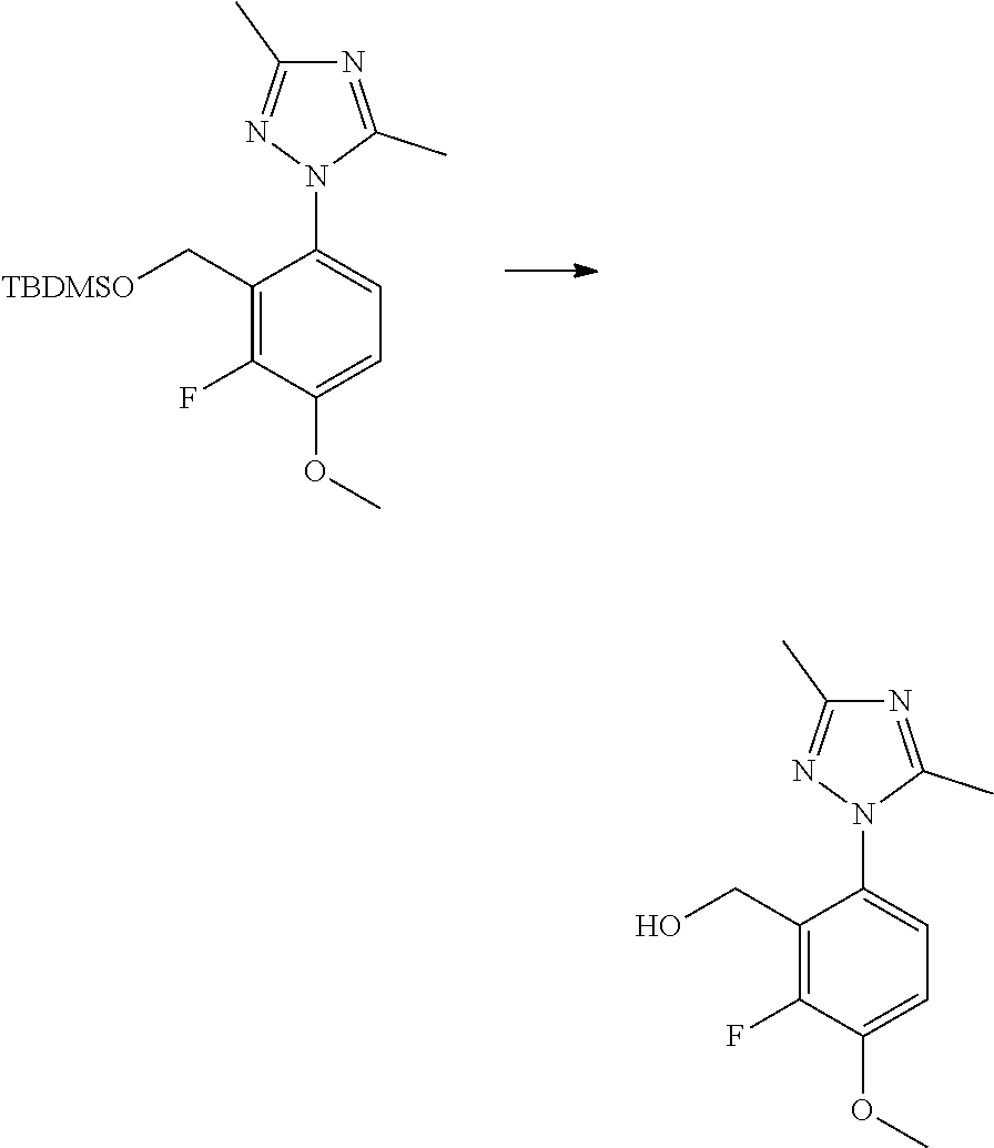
C1(CO)=C(F)C(OC)=CC=C1N1C(C)=NC(C)=N1.C1(C[TBDMSO])=C(F)C(OC)=CC=C1N1C(C)=NC(C)=N1
